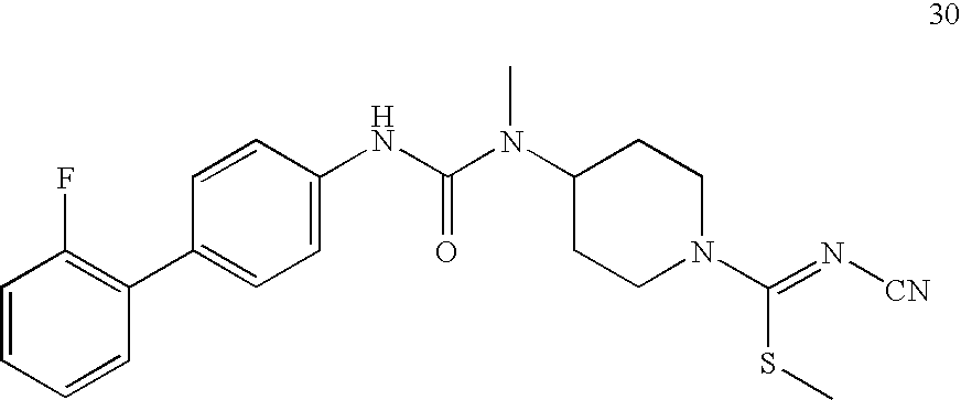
C1=CC=CC(C2=CC=C(NC(=O)N(C3CCN(C(SC)=N[CN])CC3)C)C=C2)=C1F
